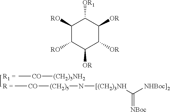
C[CO][(CH2)5NH2].C[CO][(CH2)5]N[[(CH2)3NH]C([NHBoc]2])=[NBoc].C1([RO])C([RO])C([OR])C([OR])C([OR])C1[OR1]
